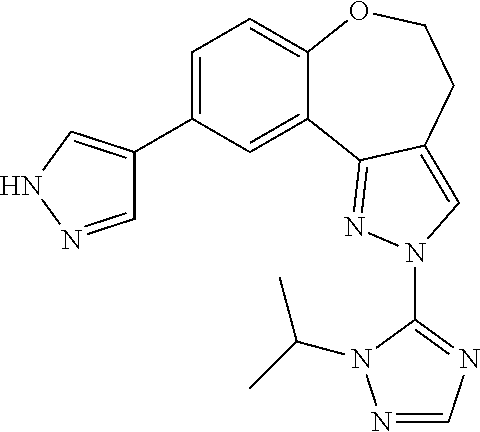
C1=C(C2=CNN=C2)C=C2C(=C1)OCCC1=CN(C3=NC=NN3C(C)C)N=C21
